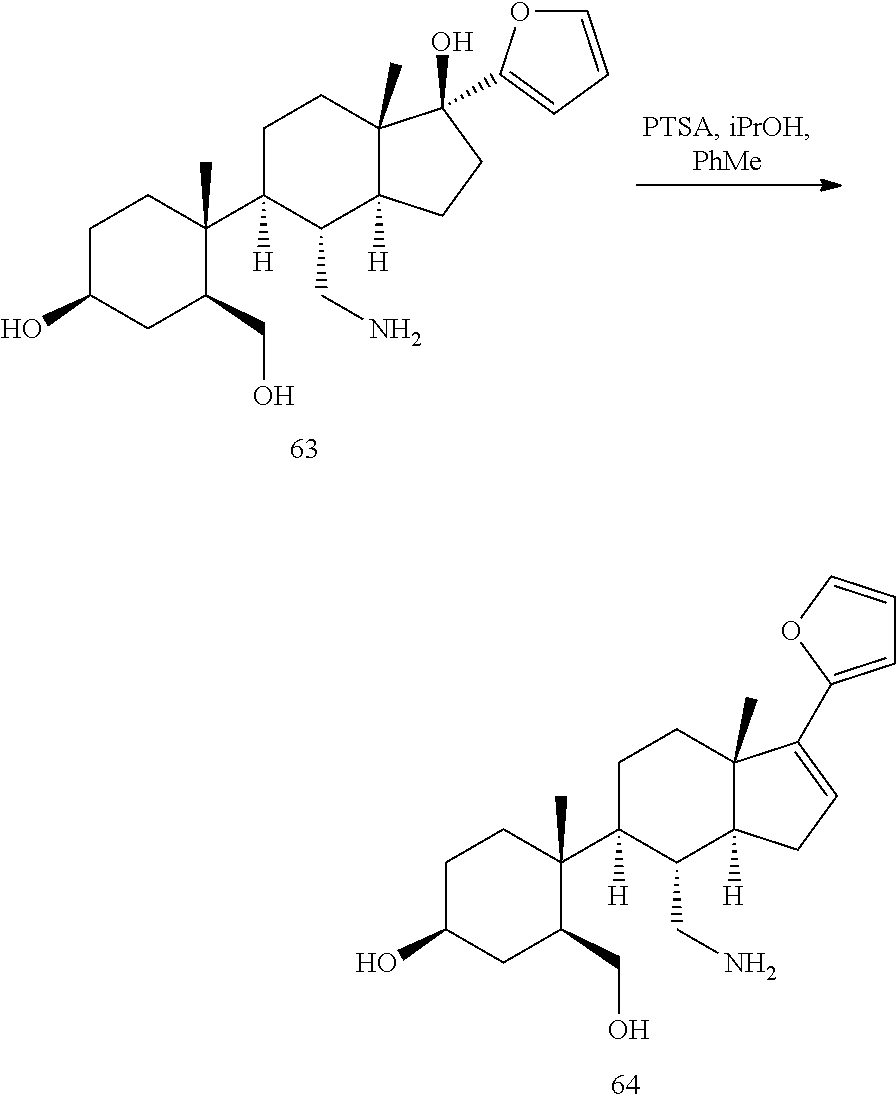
C1C(O)CC(CO)C(C2([H])C(CN)C3([H])C(C)(CC2)C(C2=CC=CO2)=CC3)(C)C1.C1C(O)CC(CO)C(C2([H])C(CN)C3([H])C(C)(CC2)C(O)(C2=CC=CO2)CC3)(C)C1
